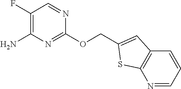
C1(F)=C(N)N=C(OCC2=CC3=C(N=CC=C3)S2)N=C1
